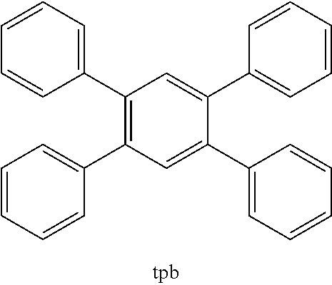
C1=CC=C(C2=C(C3=CC=CC=C3)C=C(C3=CC=CC=C3)C(C3=CC=CC=C3)=C2)C=C1
